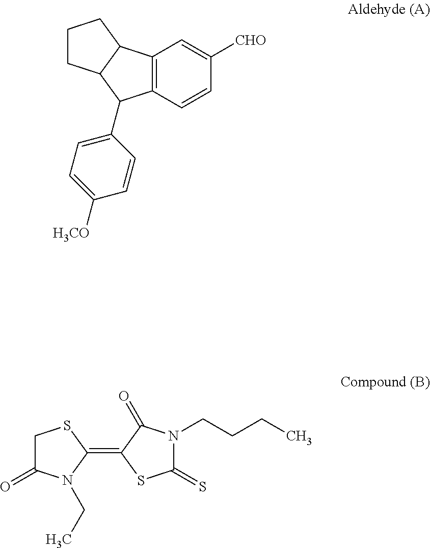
C12=C(C=CC([CHO])=C1)C(C1=CC=C([H3CO])C=C1)C1C2CCC1.C1C(=O)N(CC)C(=C2SC(=S)N(CCCC)C2=O)S1
